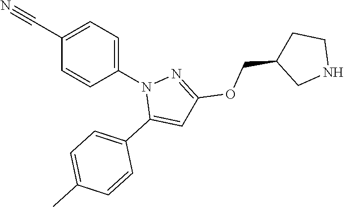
C1(C#N)=CC=C(N2C(C3=CC=C(C)C=C3)=CC(OCC3CNCC3)=N2)C=C1
